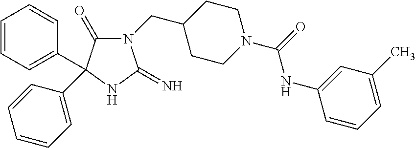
C1CC(CN2C(=O)C(C3=CC=CC=C3)(C3=CC=CC=C3)NC2=N)CCN1C(=O)NC1=CC(C)=CC=C1
